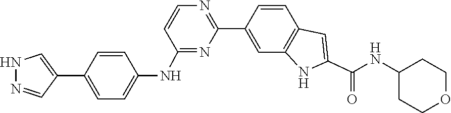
C1(NC2=CC=C(C3=CNN=C3)C=C2)=NC(C2=CC3=C(C=C2)C=C(C(=O)NC2CCOCC2)N3)=NC=C1
